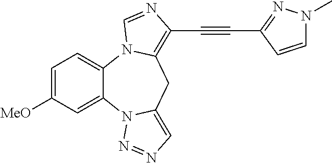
C1=C([MeO])C=C2C(=C1)N1C(=C(C#CC3=NN(C)C=C3)N=C1)CC1=CN=NN21
